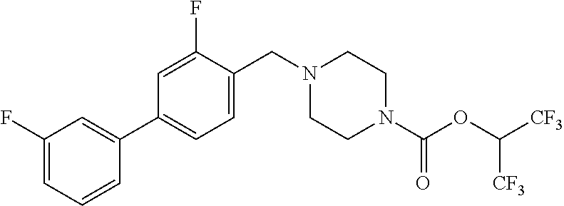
C1=C(F)C(CN2CCN(C(OC([CF3])[CF3])=O)CC2)=CC=C1C1=CC(F)=CC=C1
